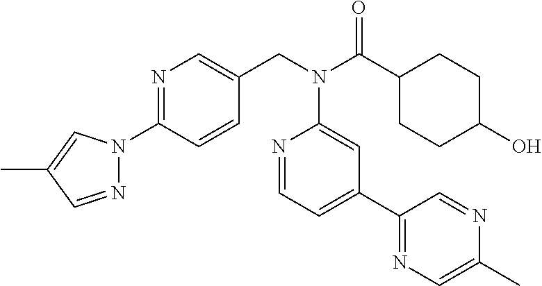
N1=C(N2N=CC(C)=C2)C=CC(CN(C(C2CCC(O)CC2)=O)C2=CC(C3=NC=C(C)N=C3)=CC=N2)=C1
